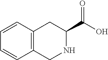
C1=CC2=C(C=C1)CNC(C(O)=O)C2
